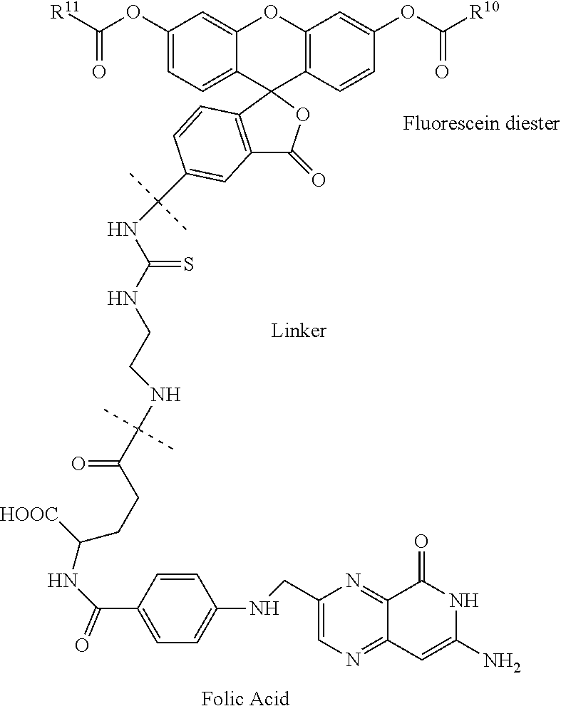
C1(OC([R11])=O)=CC=C2C(=C1)OC1=C(C=CC(OC([R10])=O)=C1)C21OC(=O)C2=C1C=CC(C(C)(C)NC(NCCNC(C)(C)C(CCC(NC(C1=CC=C(NCC3=CN=C4C(=N3)C(=O)NC(N)=C4)C=C1)=O)[HOOC])=O)=S)=C2
